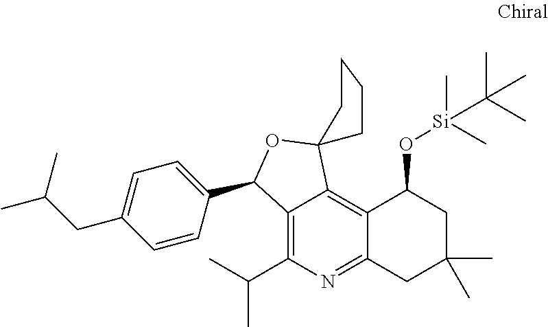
C12=C(C(C)C)N=C3C(=C1C1(OC2C2=CC=C(CC(C)C)C=C2)CCCC1)C(O[Si](C)(C(C)(C)C)C)CC(C)(C)C3
